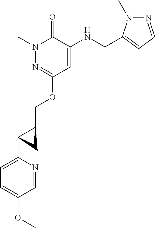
N1(C)N=C(OCC2C(C3=CC=C(OC)C=N3)C2)C=C(NCC2=CC=NN2C)C1=O
